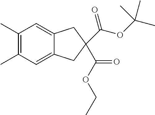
C1(C)=C(C)C=C2C(=C1)CC(C(OCC)=O)(C(OC(C)(C)C)=O)C2
